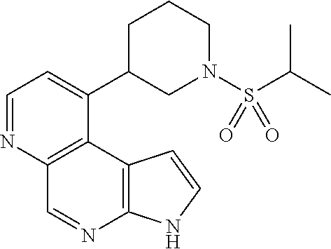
C1=NC2=C(C(C3CN(S(C(C)C)(=O)=O)CCC3)=C1)C1=C(N=C2)NC=C1
